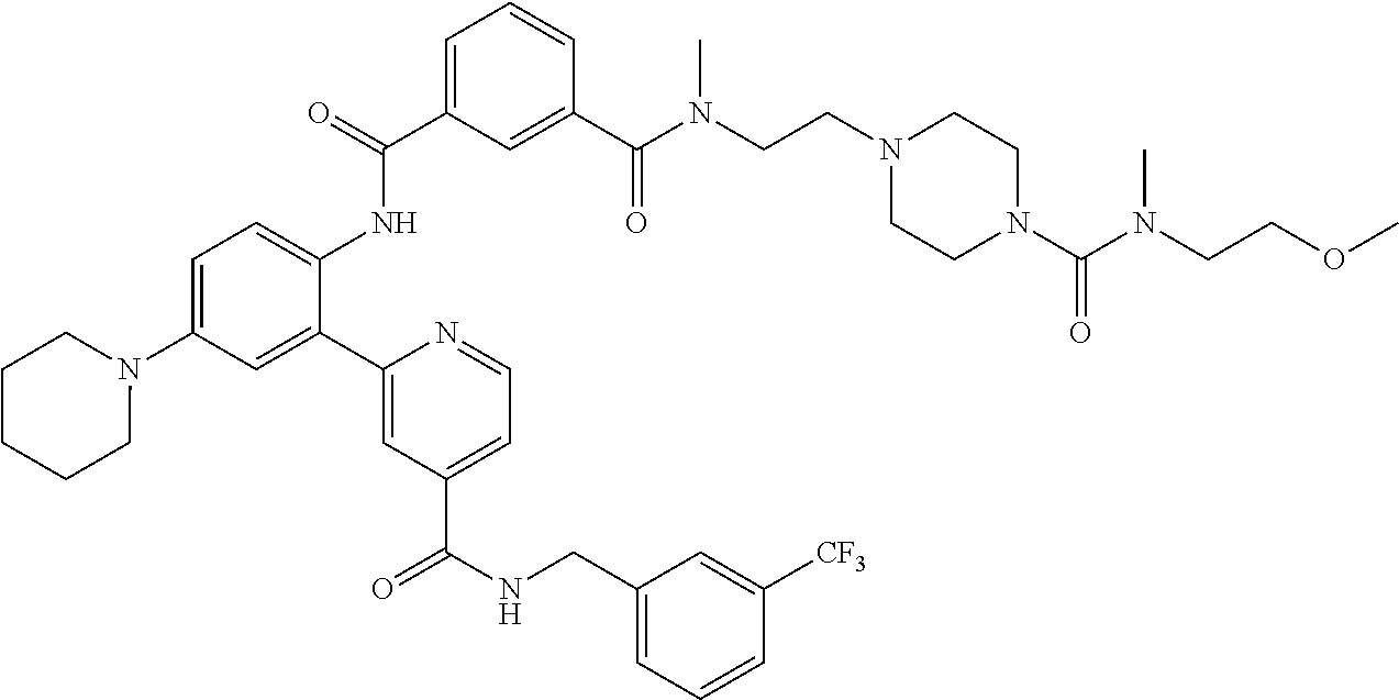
C1=C(C(=O)NC2=CC=C(N3CCCCC3)C=C2C2=CC(C(NCC3=CC=CC([CF3])=C3)=O)=CC=N2)C=C(C(N(CCN2CCN(C(N(CCOC)C)=O)CC2)C)=O)C=C1
